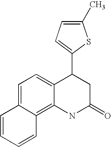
C1(C2C3=CC=C4C(=C3NC(=O)C2)C=CC=C4)=CC=C(C)S1
